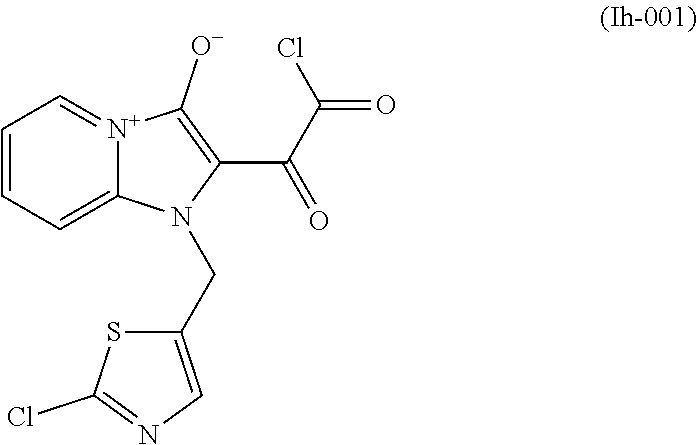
C1=CC=C2[N+](=C1)C([O-])=C(C(C(=O)Cl)=O)N2CC1=CN=C(Cl)S1
